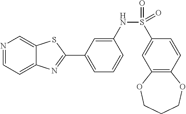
N1=CC=C2C(=C1)SC(C1=CC=CC(NS(=O)(C3=CC4=C(C=C3)OCCCO4)=O)=C1)=N2
